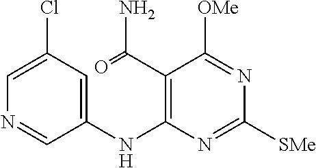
C1=C(Cl)C=C(NC2=C(C(=O)N)C([OMe])=NC([SMe])=N2)C=N1
